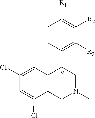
C1=C(Cl)C2=C(C=C1Cl)C(C1=C([R3])C([R2])=C([R1])C=C1)CN(C)C2
